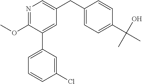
N1=C(OC)C(C2=CC=CC(Cl)=C2)=CC(CC2=CC=C(C(C)(O)C)C=C2)=C1
